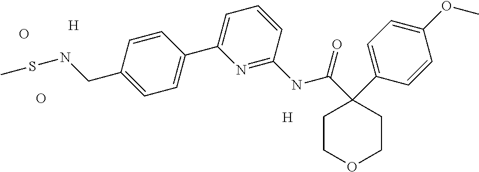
C1=C(C2=CC=C(CNSC)C=C2)N=C(NC(C2(C3=CC=C(OC)C=C3)CCOCC2)=O)C=C1.[H].O.O.[H]
